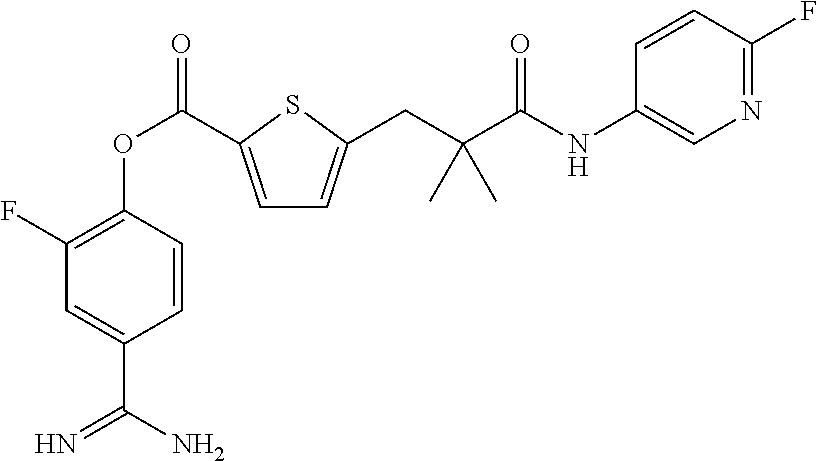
C1(F)=C(OC(=O)C2=CC=C(CC(C(=O)NC3=CN=C(F)C=C3)(C)C)S2)C=CC(C(N)=N)=C1
